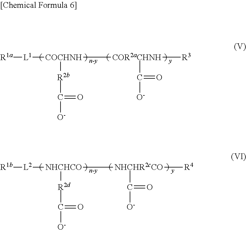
[n-y].[y].[R1a][L1][COCHNH]([COR2aCHNH]([R3])C([O-])=O)[R2b]C([O-])=O.[n-y].[y].[R1b][L2][NHCHCO]([NHCHR2cCO]([R4])C([O-])=O)[R2d]C([O-])=O
